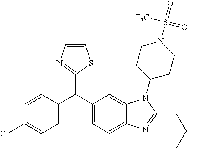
C1=CN=C(C(C2=CC=C(Cl)C=C2)C2=CC=C3C(=C2)N(C2CCN(S(=O)(=O)[F3C])CC2)C(CC(C)C)=N3)S1
